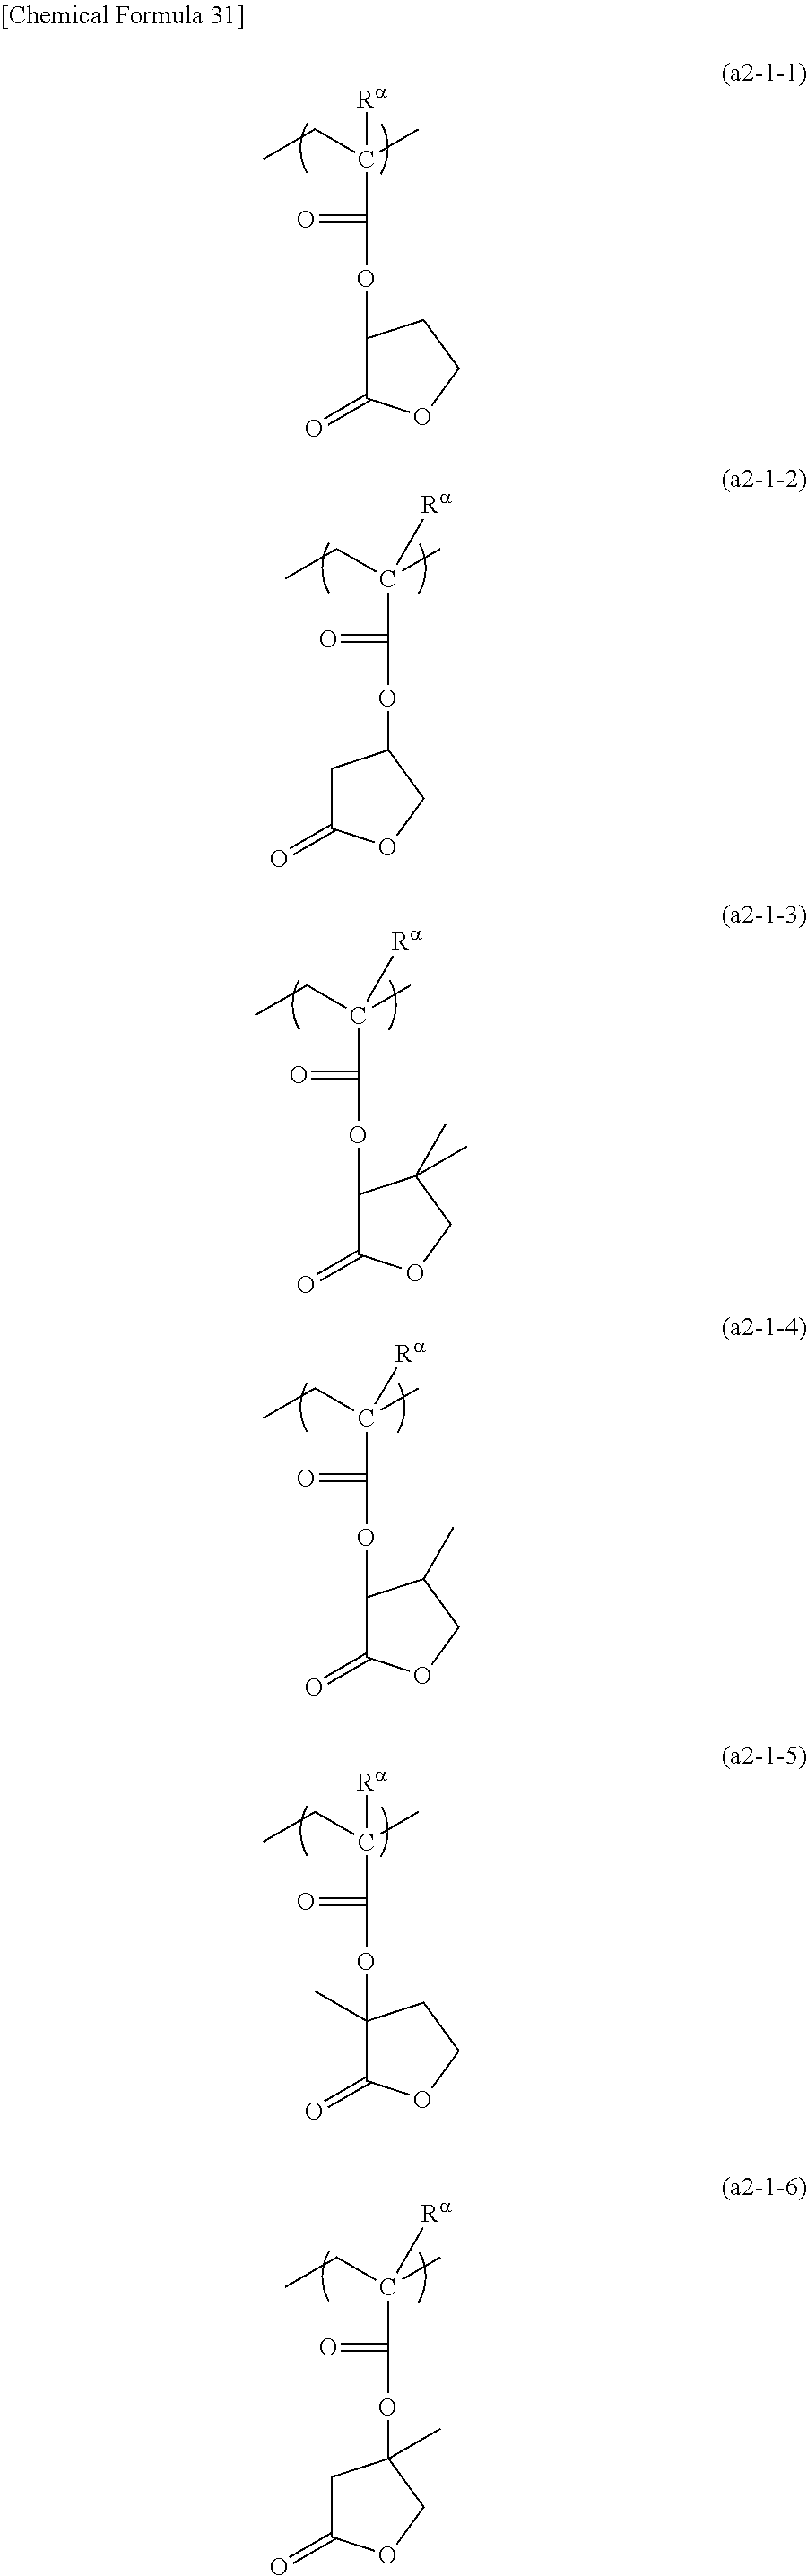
CCC(C)(C(=O)OC1C(=O)OCC1)[Ra].CCC(C)(C(=O)OC1CC(=O)OC1)[Ra].CCC(C)(C(=O)OC1C(=O)OCC1(C)C)[Ra].CCC(C)(C(=O)OC1C(=O)OCC1C)[Ra].CCC(C)(C(=O)OC1(C)C(=O)OCC1)[Ra].CCC(C)(C(=O)OC1(C)CC(=O)OC1)[Ra]
